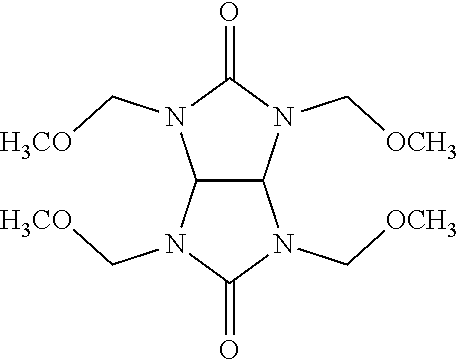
N1(C[OCH3])C(=O)N(C[H3CO])C2C1N(C[OCH3])C(=O)N2C[H3CO]
